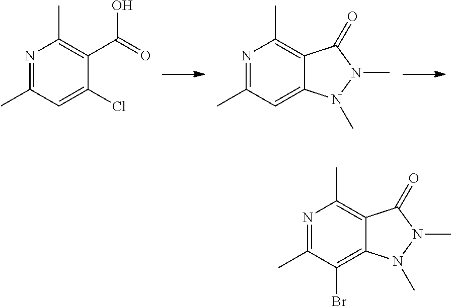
N1=C(C)C=C(Cl)C(C(O)=O)=C1C.N1=C(C)C=C2C(=C1C)C(=O)N(C)N2C.N1=C(C)C(Br)=C2C(=C1C)C(=O)N(C)N2C
